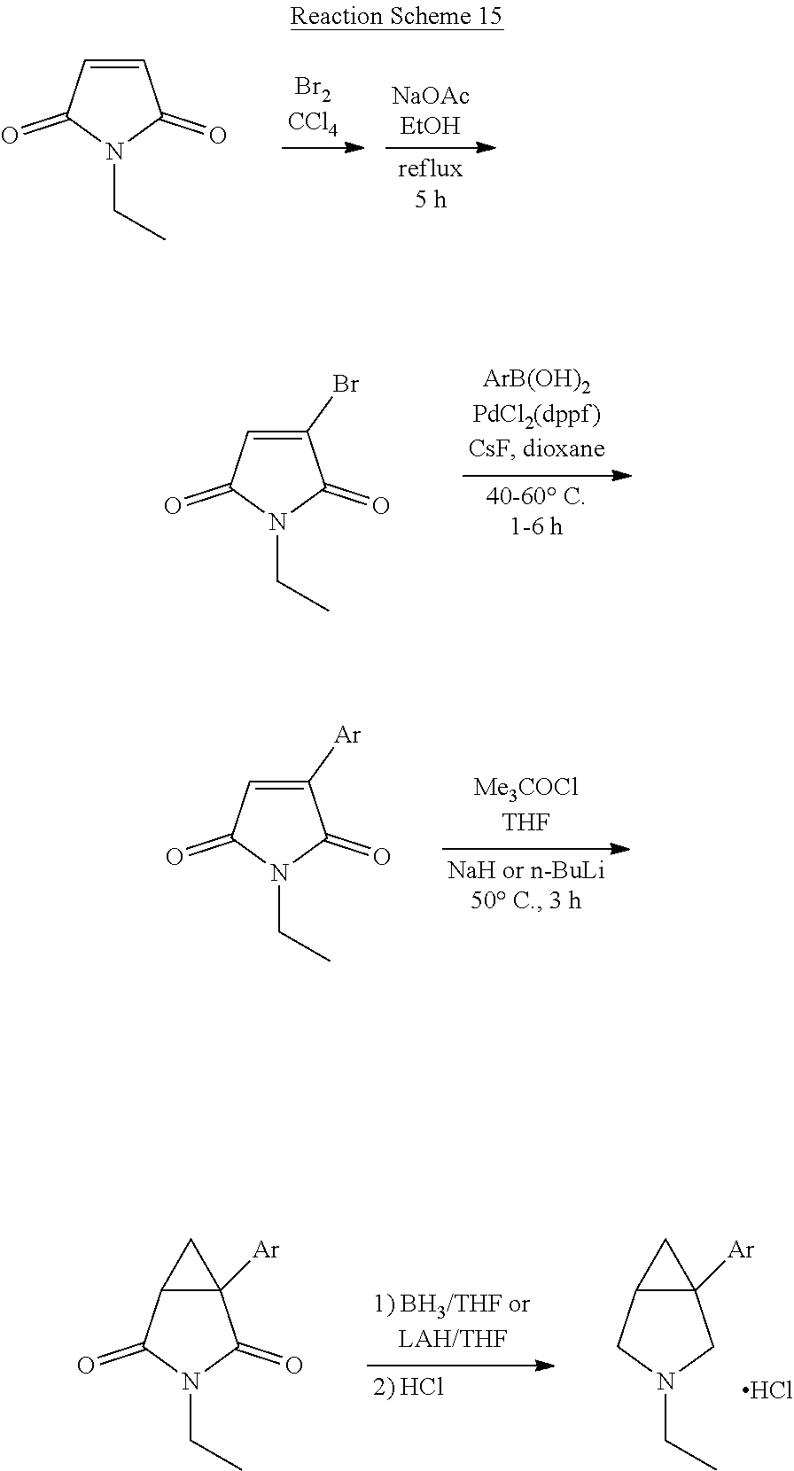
N1(CC)C(=O)C=CC1=O.N1(CC)C(=O)C(Br)=CC1=O.N1(CC)C(=O)C([Ar])=CC1=O.N1(CC)CC2([Ar])C(C1)C2.Cl.N1(CC)C(=O)C2([Ar])C(C1=O)C2
